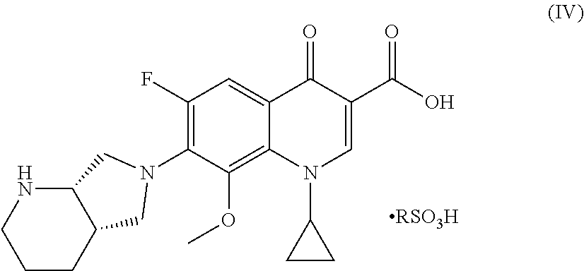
C1CC2C(NC1)CN(C1=C(F)C=C3C(=C1OC)N(C1CC1)C=C(C(O)=O)C3=O)C2.[RSO3H]
